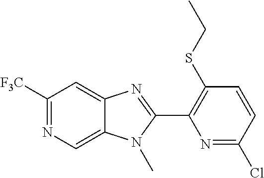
C1(SCC)=C(C2=NC3=CC([F3C])=NC=C3N2C)N=C(Cl)C=C1
